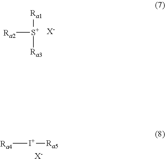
[Ra1][S+]([Ra3])[Ra2].[X-].[Ra4][I+][Ra5].[X-]
